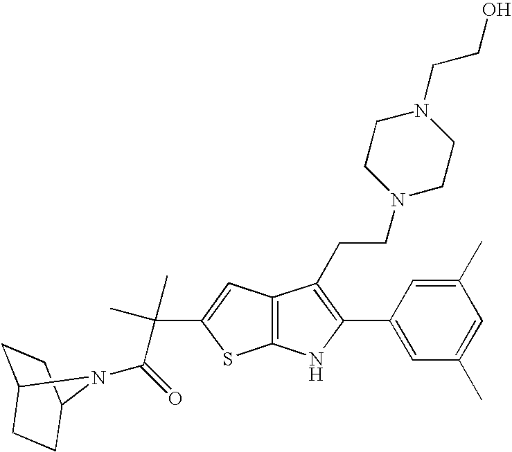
C12=C(C=C(C(C(=O)N3C4CCC3CC4)(C)C)S1)C(CCN1CCN(CCO)CC1)=C(C1=CC(C)=CC(C)=C1)N2
